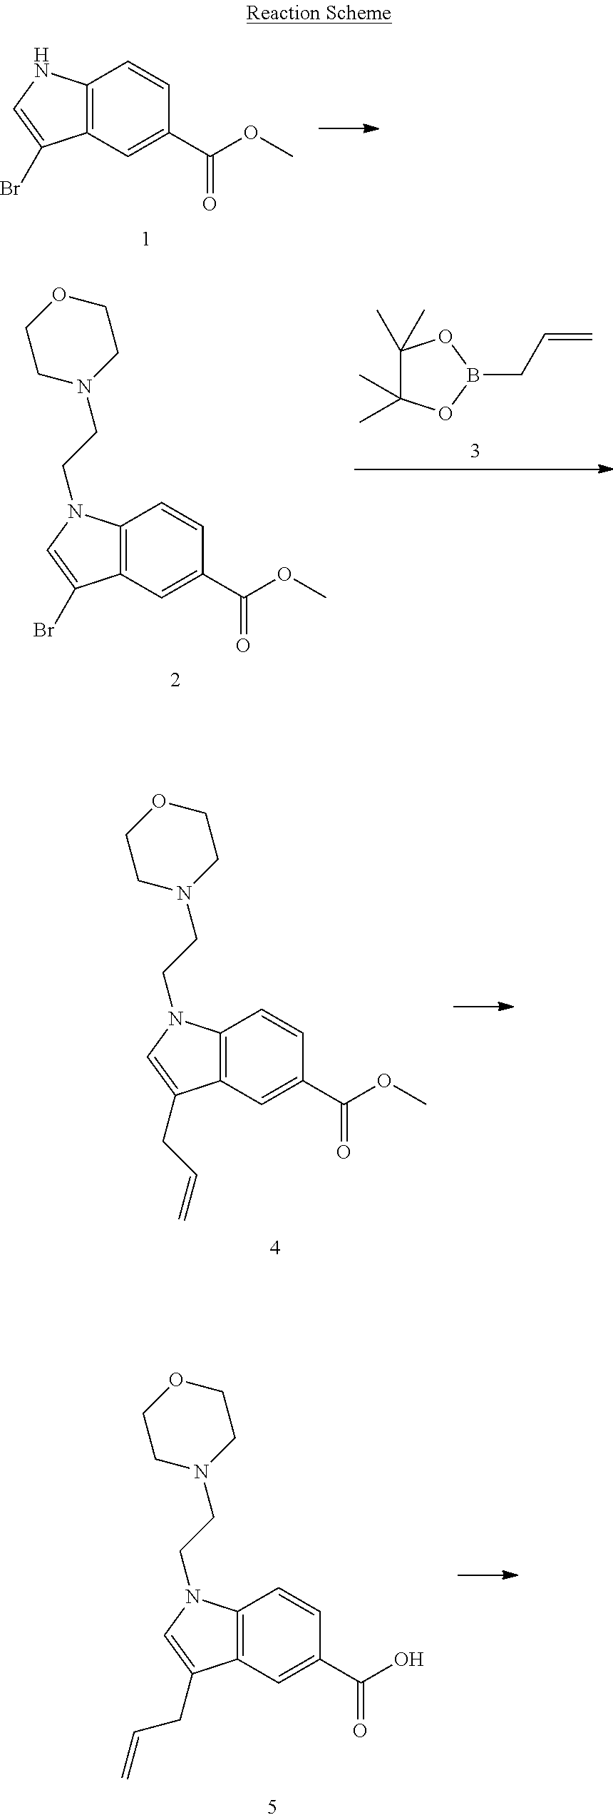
C12=C(C=C(C(OC)=O)C=C1)C(Br)=CN2.C1(C)(C)C(C)(C)OB(CC=C)O1.C12=C(C=C(C(OC)=O)C=C1)C(Br)=CN2CCN1CCOCC1.C12=C(C=C(C(OC)=O)C=C1)C(CC=C)=CN2CCN1CCOCC1.C12=C(C=C(C(O)=O)C=C1)C(CC=C)=CN2CCN1CCOCC1
